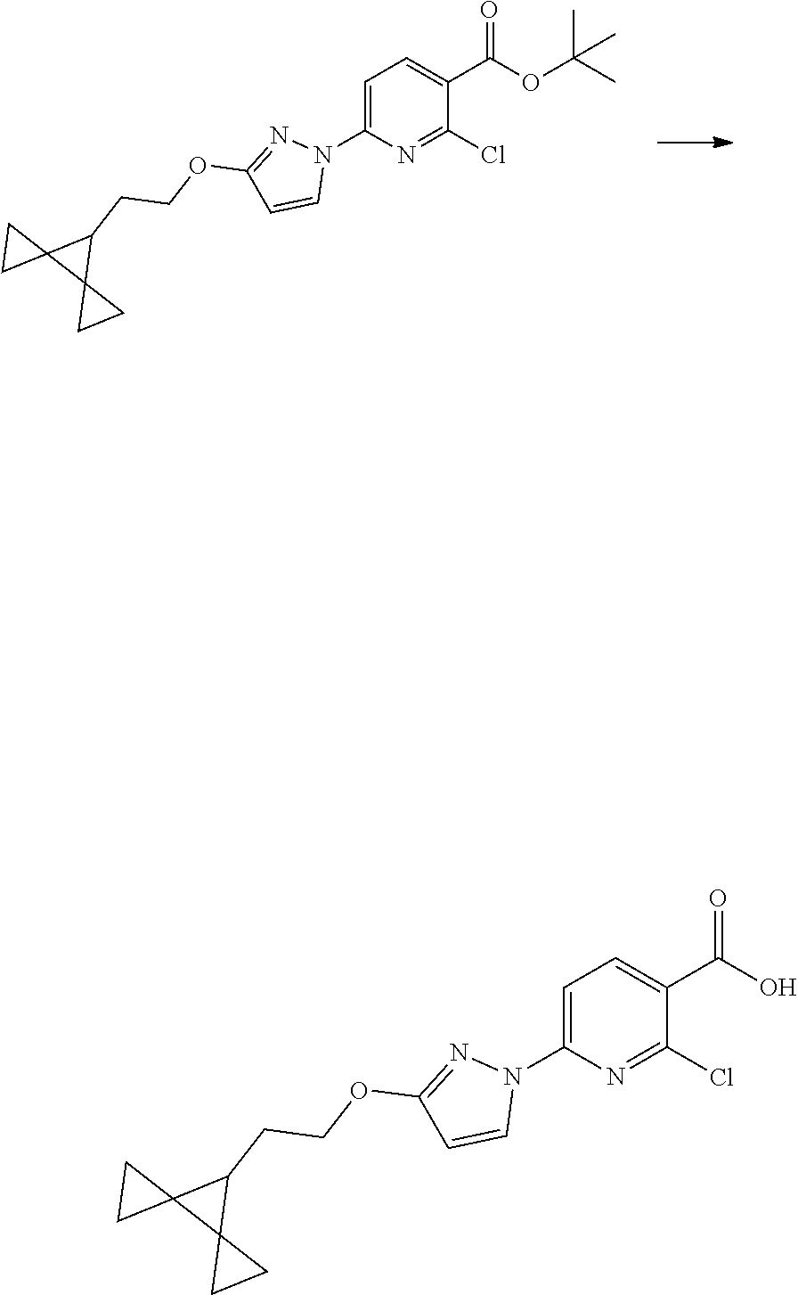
O=C(OC(C)(C)C)C1=CC=C(N2N=C(OCCC3C4(C35CC5)CC4)C=C2)N=C1Cl.O=C(O)C1=CC=C(N2N=C(OCCC3C4(C35CC5)CC4)C=C2)N=C1Cl
